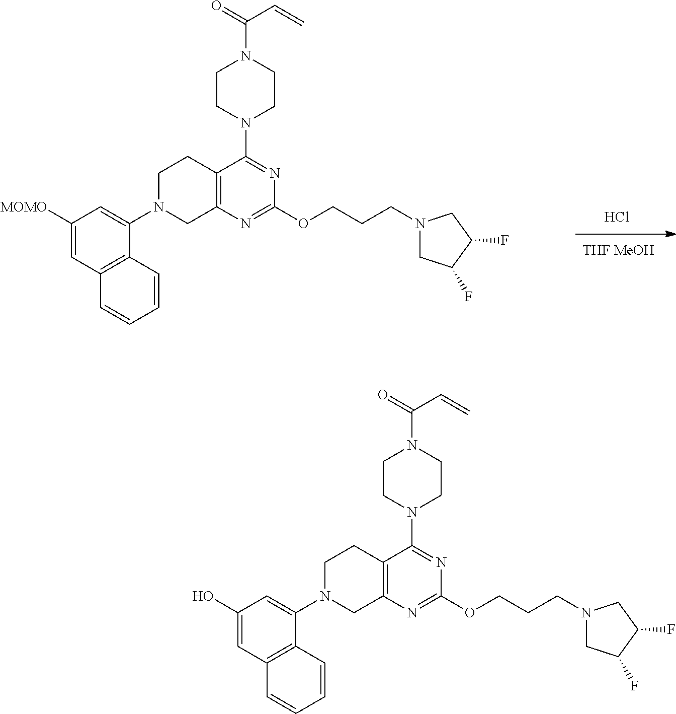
C1([MOMO])=CC2=C(C(N3CCC4=C(C3)N=C(OCCCN3CC(F)C(F)C3)N=C4N3CCN(C(=O)C=C)CC3)=C1)C=CC=C2.Cl.C1(O)=CC2=C(C(N3CCC4=C(C3)N=C(OCCCN3CC(F)C(F)C3)N=C4N3CCN(C(=O)C=C)CC3)=C1)C=CC=C2
